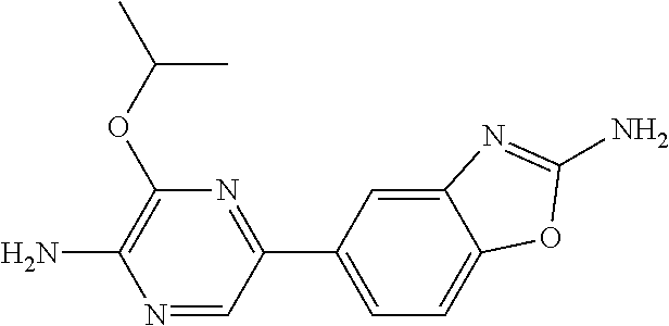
C1(OC(C)C)=C(N)N=CC(C2=CC=C3C(=C2)N=C(N)O3)=N1
